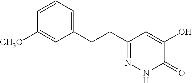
C1(CCC2=CC=CC([CH3O])=C2)=NNC(=O)C(O)=C1
